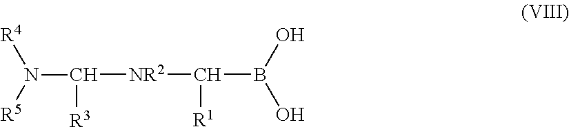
[NR2](C([R1])B(O)O)C(N([R4])[R5])[R3]
